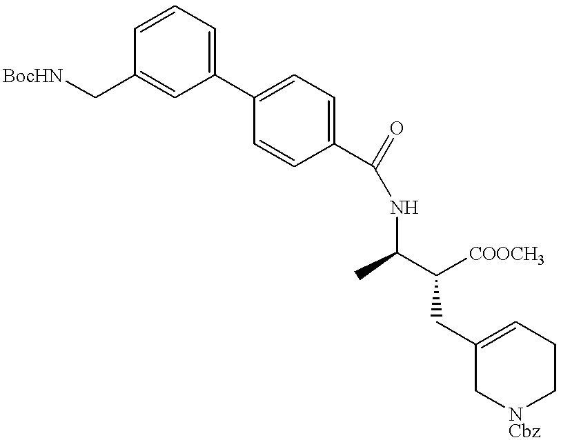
C1(CC(C(C)NC(=O)C2=CC=C(C3=CC=CC(C[BocHN])=C3)C=C2)[COOCH3])=CCC[NCbz]C1
